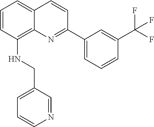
C1=CC(NCC2=CC=CN=C2)=C2C(=C1)C=CC(C1=CC=CC(C(F)(F)F)=C1)=N2
